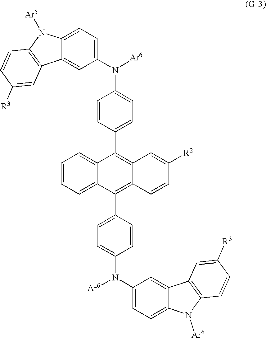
C12=CC(N([Ar6])C3=CC=C(C4=C5C(=C(C6=CC=C(N(C7=CC=C8C(=C7)C7=C(N8[Ar6])C=CC([R3])=C7)[Ar6])C=C6)C6=CC=CC=C46)C=CC([R2])=C5)C=C3)=CC=C1N([Ar5])C1=C2C=C([R3])C=C1
